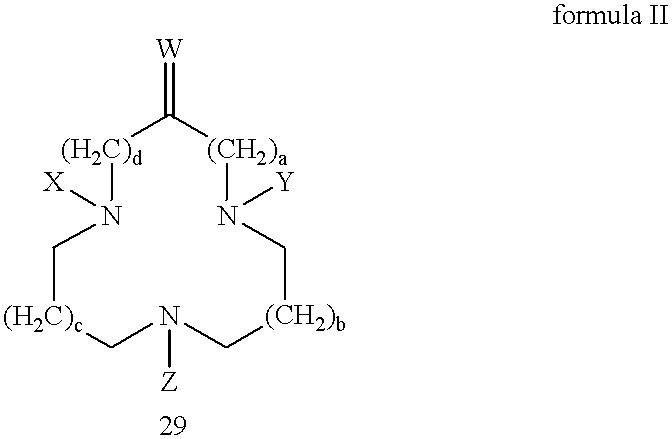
[(H2C)d]1C(=[W])[(CH2)a]N([Y])C[(CH2)b]CN([Z])C[(H2C)c]CN1[X]
